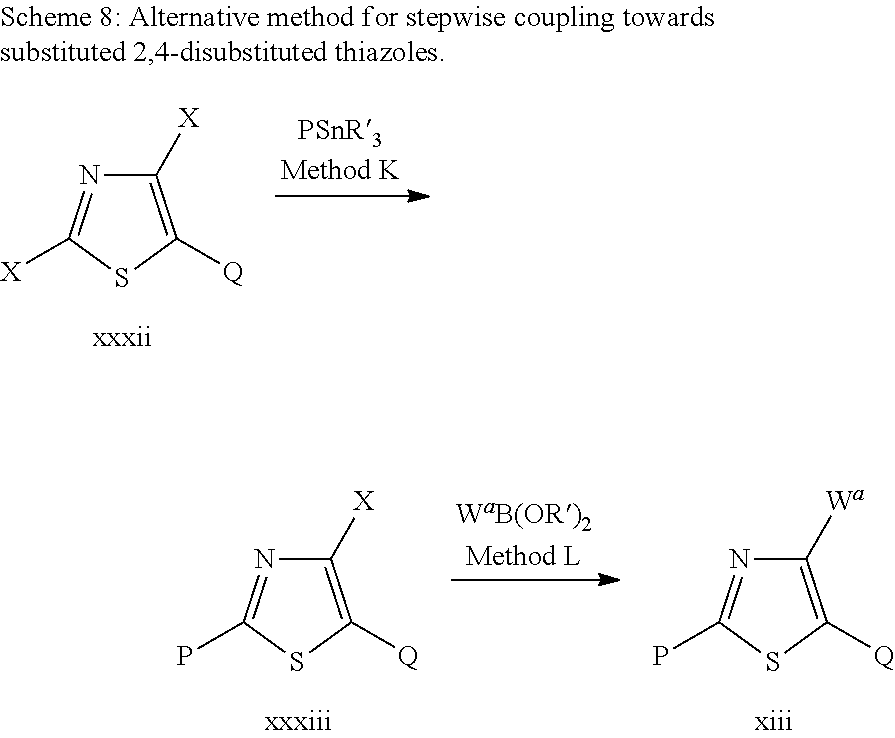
C1([X])=C([Q])SC([X])=N1.C1([X])=C([Q])SC(P)=N1.C1([Wa])=C([Q])SC(P)=N1
